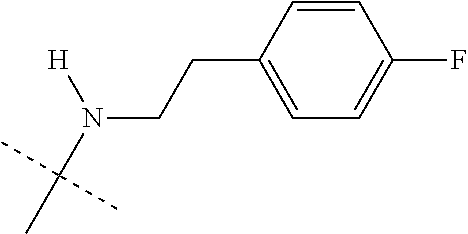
CC(N(CCC1=CC=C(F)C=C1)[H])(C)C
